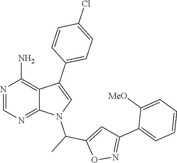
N1=CN=C2C(=C1N)C(C1=CC=C(Cl)C=C1)=CN2C(C)C1=CC(C2=CC=CC=C2[MeO])=NO1
